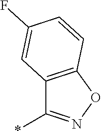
*C1=NOC2=C1C=C(F)C=C2
